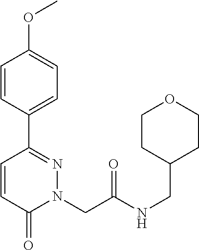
C1=CC(C2=NN(CC(NCC3CCOCC3)=O)C(=O)C=C2)=CC=C1OC
